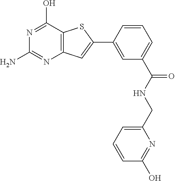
NC1=NC2=C(C(O)=N1)SC(C1=CC(C(NCC3=CC=CC(O)=N3)=O)=CC=C1)=C2
